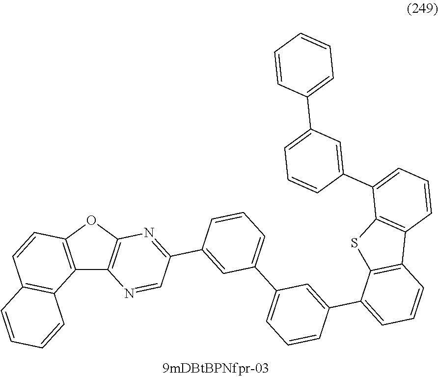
C12=C(OC3=C1N=CC(C1=CC(C4=CC=CC(C5=CC=CC6=C5SC5=C6C=CC=C5C5=CC(C6=CC=CC=C6)=CC=C5)=C4)=CC=C1)=N3)C=CC1=C2C=CC=C1
